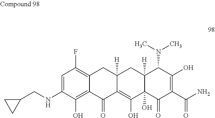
C1=C(NCC2CC2)C(O)=C2C(=C1F)CC1([H])C(=C(O)C3(O)C([H])(C1)C(N(C)C)C(O)=C(C(N)=O)C3=O)C2=O
